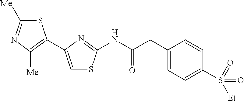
S1C([Me])=NC([Me])=C1C1=CSC(NC(CC2=CC=C(S(=O)(=O)[Et])C=C2)=O)=N1
